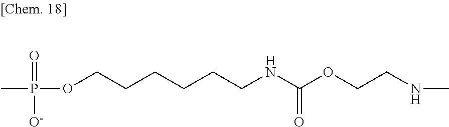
C(=O)(NCCCCCCOP(C)(=O)[O-])OCCNC
